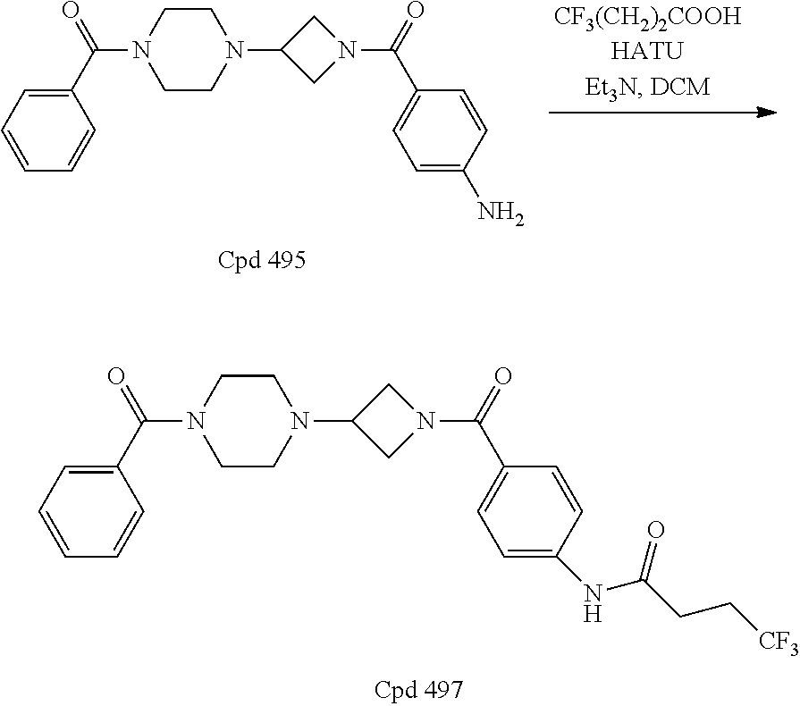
C1(C(=O)N2CCN(C3CN(C(=O)C4=CC=C(NC(=O)CC[CF3])C=C4)C3)CC2)=CC=CC=C1.C1(C(=O)N2CCN(C3CN(C(=O)C4=CC=C(N)C=C4)C3)CC2)=CC=CC=C1
